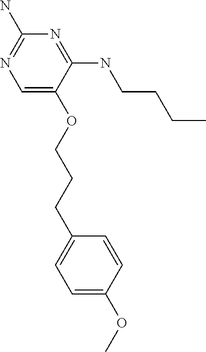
C1=C(OCCCC2=CC=C(OC)C=C2)C(NCCCC)=NC(N)=N1
